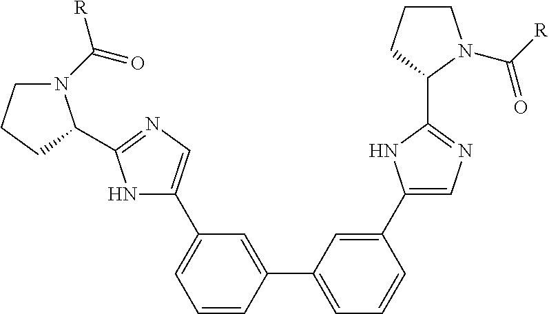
C1(C2=CN=C(C3N(C([R])=O)CCC3)N2)=CC=CC(C2=CC=CC(C3=CN=C(C4N(C(=O)[R])CCC4)N3)=C2)=C1
